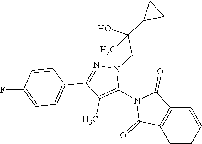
C1=CC=CC2=C1C(=O)N(C1=C(C)C(C3=CC=C(F)C=C3)=NN1CC(O)(C1CC1)C)C2=O
